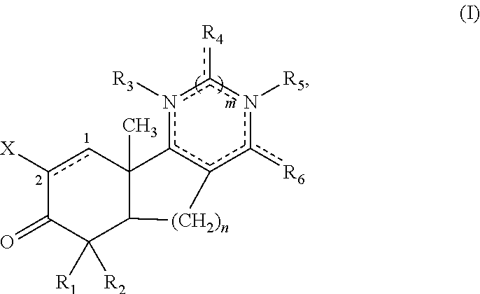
c1([X])cC2(C)C(C([R1])([R2])C1=O)[(CH2)n]c1c([R6])n([R5])c([R4])n([R3])c12
